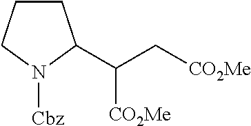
C1CCN([Cbz])C1C(C[CO2Me])[CO2Me]
